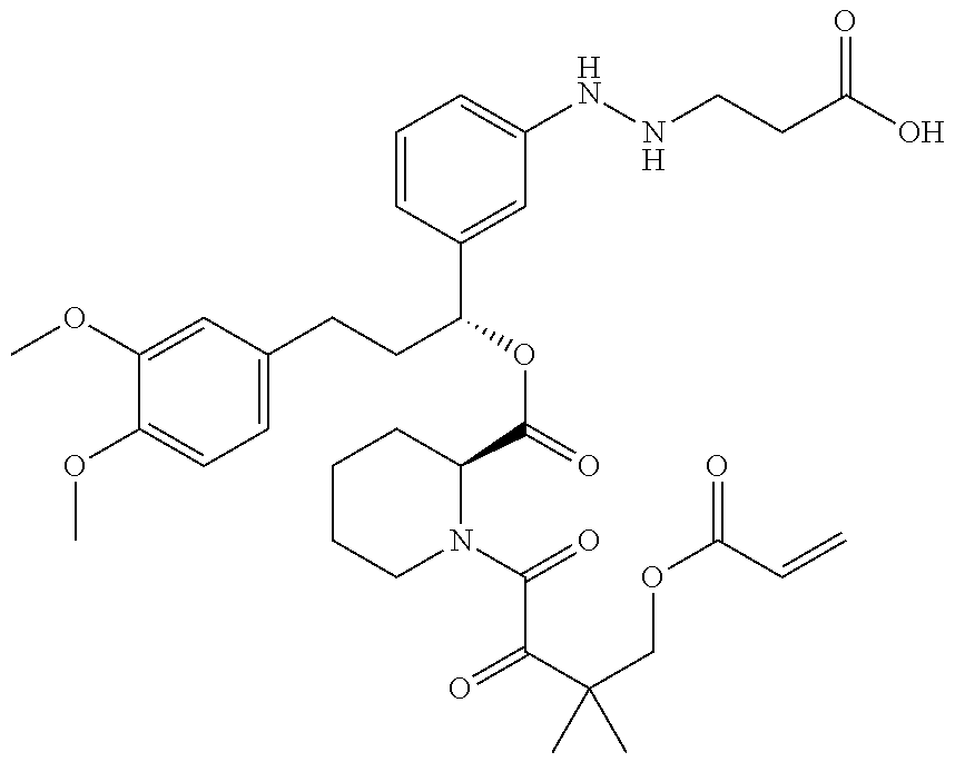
C1(OC)=CC(CCC(OC(=O)C2CCCCN2C(=O)C(C(COC(=O)C=C)(C)C)=O)C2=CC(NNCCC(=O)O)=CC=C2)=CC=C1OC
